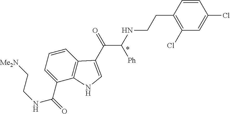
C1=C(C(=O)NCC[Me2N])C2=C(C=C1)C(C(=O)C(NCCC1=C(Cl)C=C(Cl)C=C1)[Ph])=CN2
